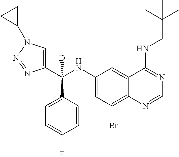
C1(C(NC2=CC(Br)=C3C(=C2)C(NCC(C)(C)C)=NC=N3)(C2=CC=C(F)C=C2)[D])=CN(C2CC2)N=N1
